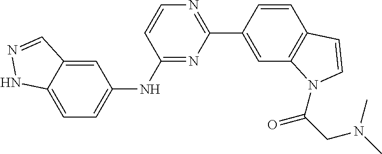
C1=CC(C2=NC=CC(NC3=CC=C4C(=C3)C=NN4)=N2)=CC2=C1C=CN2C(CN(C)C)=O
